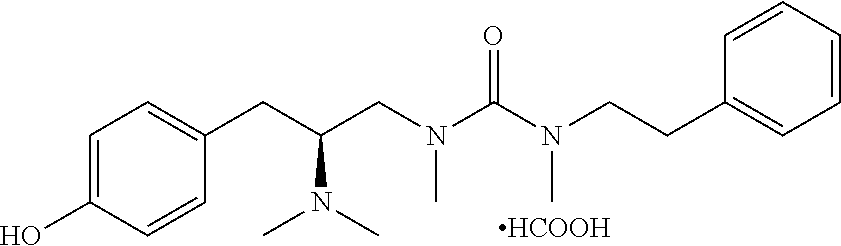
C1=C(O)C=CC(CC(CN(C(N(CCC2=CC=CC=C2)C)=O)C)N(C)C)=C1.[HCOOH]
